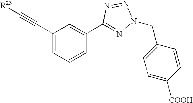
C1=CC(C2=NN(CC3=CC=C([COOH])C=C3)N=N2)=CC(C#C[R23])=C1
